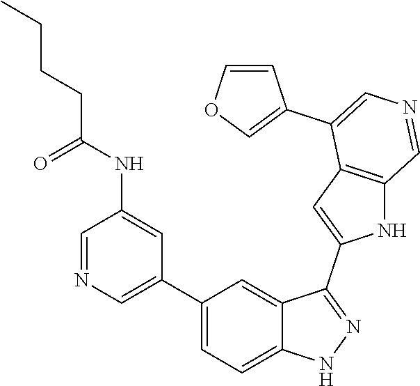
C1(C2=CN=CC(NC(CCCC)=O)=C2)=CC=C2C(=C1)C(C1=CC3=C(N1)C=NC=C3C1=COC=C1)=NN2
